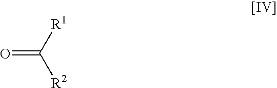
O=C([R1])[R2]
